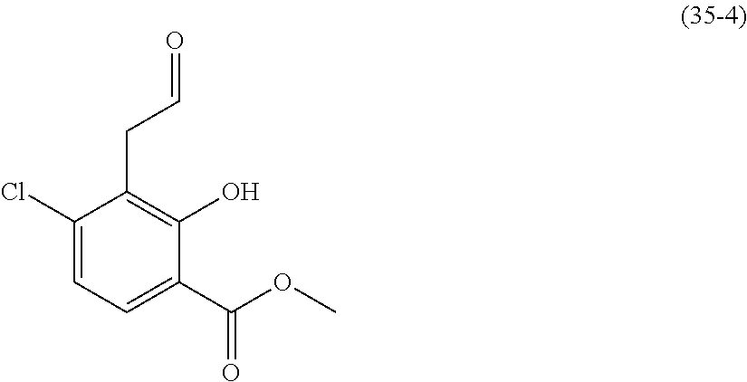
C1(Cl)=CC=C(C(OC)=O)C(O)=C1CC=O
